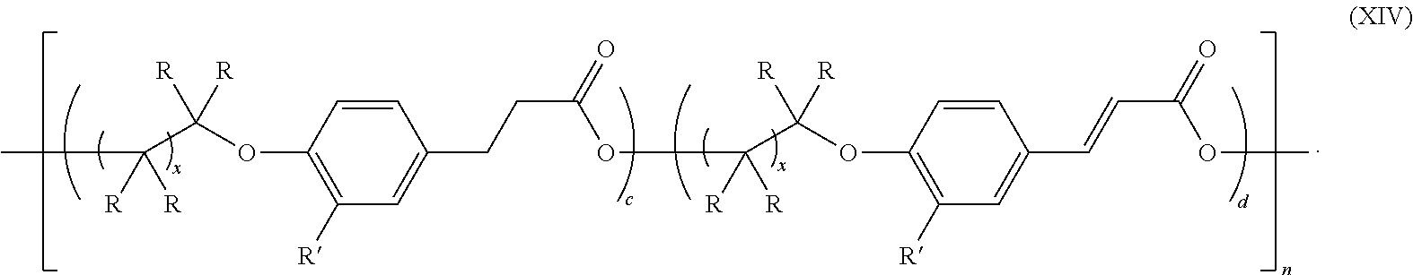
O(C(C(C)([R])[R])([R])[R])C1=C([R])C=C(CCC(=O)OC(C(OC2=C([R])C=C(C=CC(=O)OC)C=C2)([R])[R])([R])[R])C=C1
